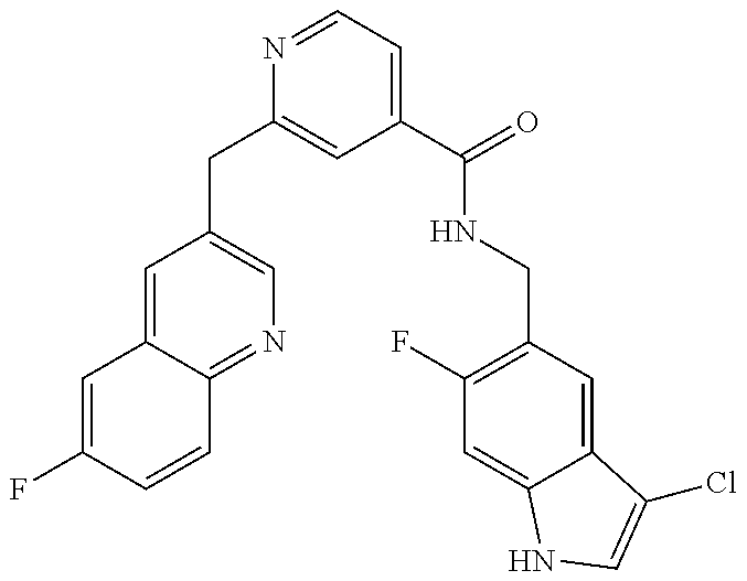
C1=C(F)C=CC2=NC=C(CC3=CC(C(=O)NCC4=C(F)C=C5C(=C4)C(Cl)=CN5)=CC=N3)C=C12
